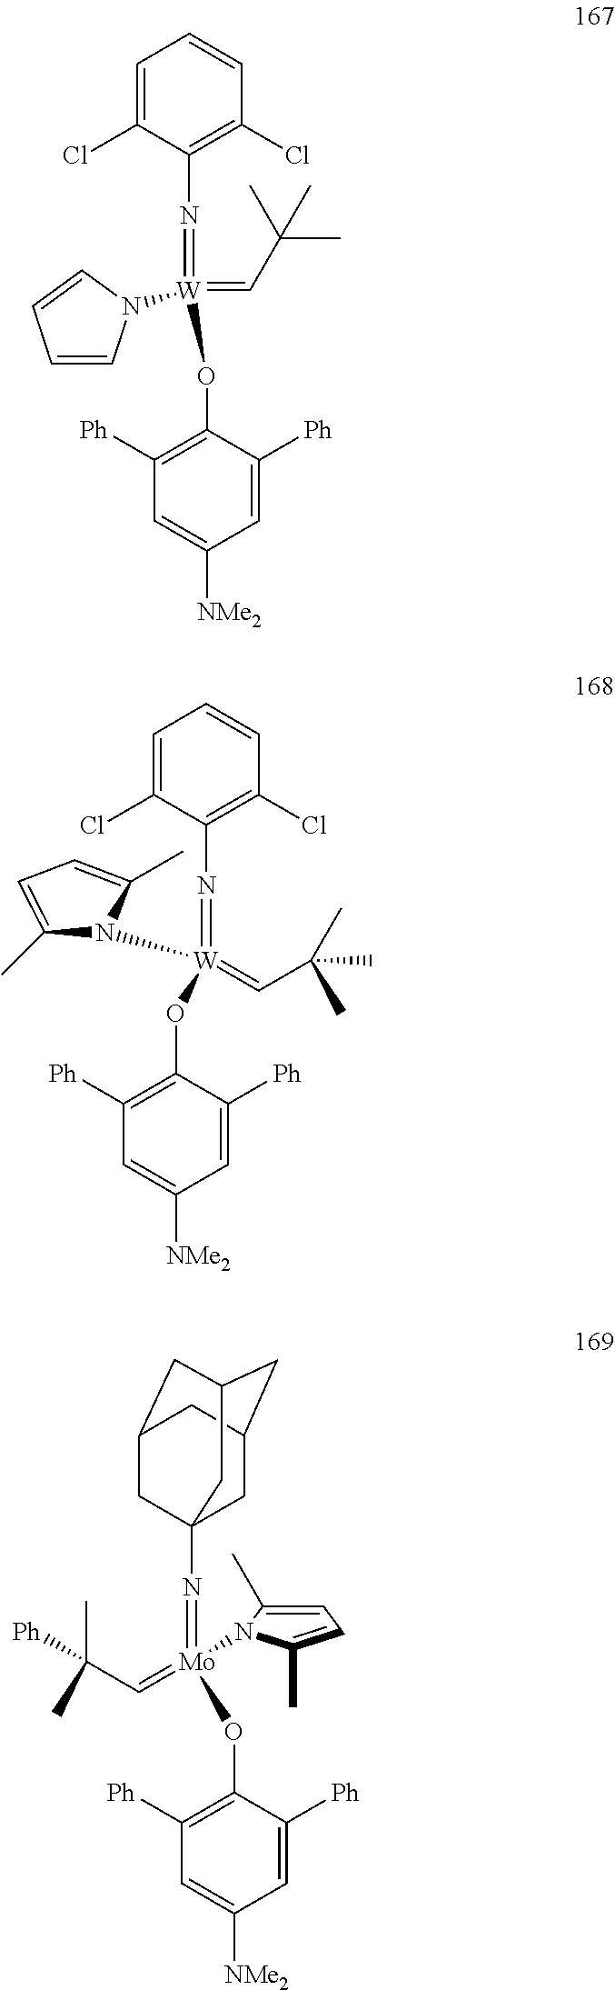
N(=[W](=CC(C)(C)C)(N1C(C)=CC=C1C)OC1=C([Ph])C=C([NMe2])C=C1[Ph])C1=C(Cl)C=CC=C1Cl.N(=[W](OC1=C([Ph])C=C([NMe2])C=C1[Ph])(=CC(C)(C)C)N1C=CC=C1)C1=C(Cl)C=CC=C1Cl.N(=[Mo](OC1=C([Ph])C=C([NMe2])C=C1[Ph])(=CC(C)([Ph])C)N1C(C)=CC=C1C)C12CC3CC(CC(C1)C3)C2
